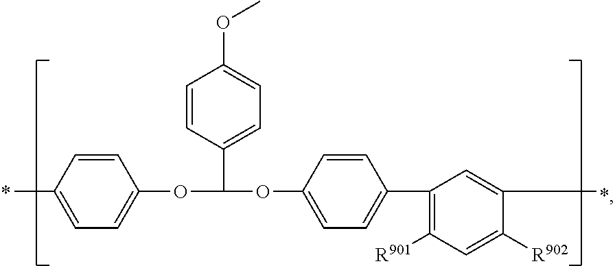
C1=CC(C)=CC=C1OC(OC1=CC=C(C2=C([R901])C=C([R902])C(C)=C2)C=C1)C1=CC=C(OC)C=C1
